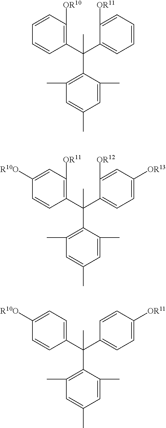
C1(C(C2=CC=C([OR13])C=C2[OR12])(C2=C(C)C=C(C)C=C2C)C)=C([OR11])C=C([R10O])C=C1.C1(C(C2=CC=CC=C2[OR11])(C2=C(C)C=C(C)C=C2C)C)=C([OR10])C=CC=C1.C1(C(C2=CC=C([OR11])C=C2)(C2=C(C)C=C(C)C=C2C)C)=CC=C([R10O])C=C1
